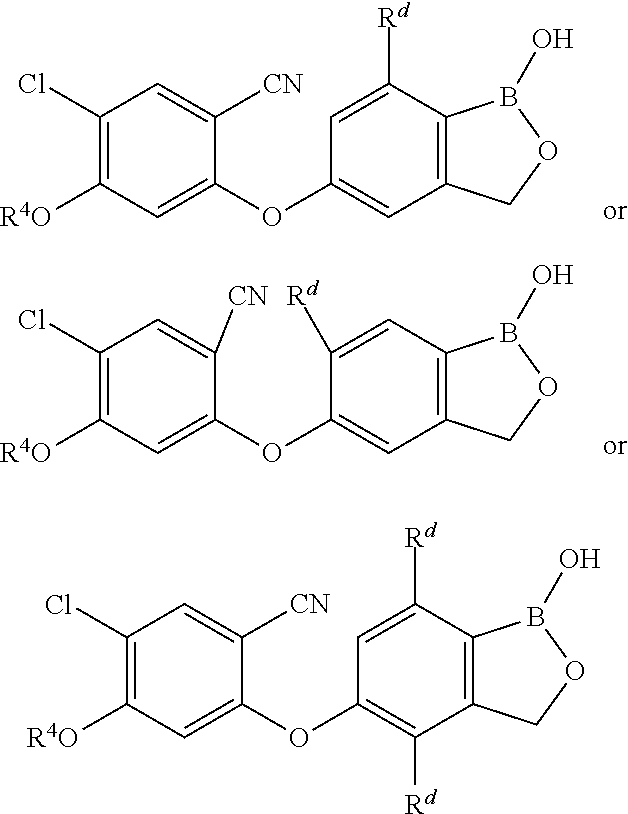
C1(Cl)=C([R4O])C=C(OC2=CC3=C(C([Rd])=C2)B(O)OC3)C([CN])=C1.C1(Cl)=C([R4O])C=C(OC2=C([Rd])C3=C(C([Rd])=C2)B(O)OC3)C([CN])=C1.C1(Cl)=C([R4O])C=C(OC2=CC3=C(C=C2[Rd])B(O)OC3)C([CN])=C1
